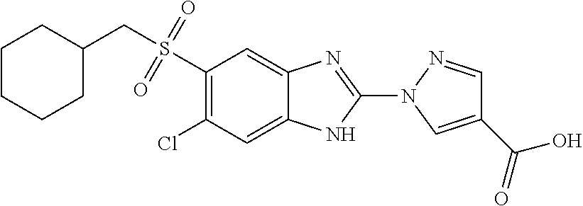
C1(S(CC2CCCCC2)(=O)=O)=C(Cl)C=C2C(=C1)N=C(N1C=C(C(=O)O)C=N1)N2
